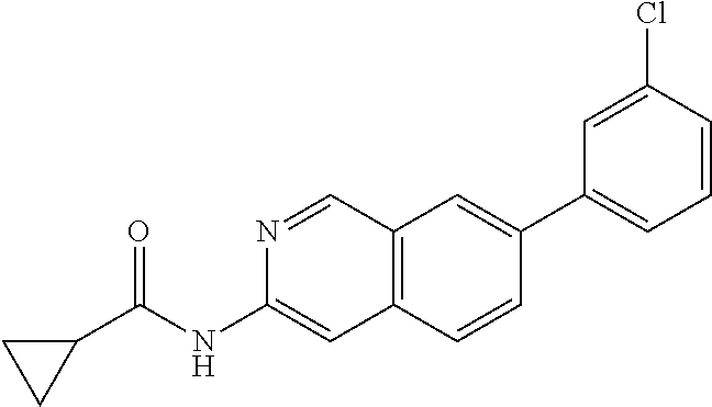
N1=CC2=C(C=C1NC(C1CC1)=O)C=CC(C1=CC=CC(Cl)=C1)=C2
